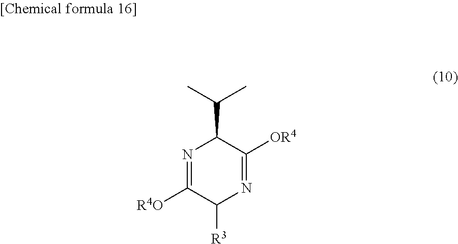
N1=C([R4O])C([R3])N=C([OR4])C1C(C)C
